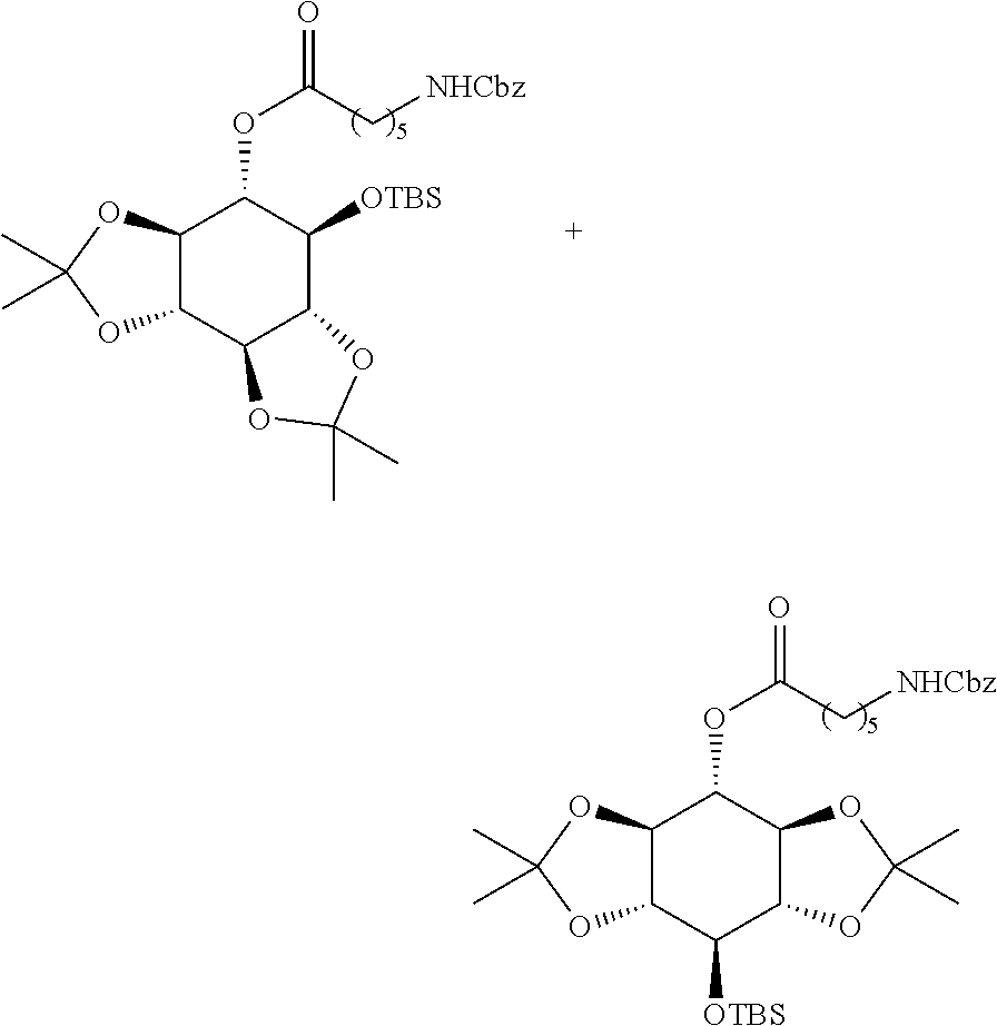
C12C(C([OTBS])C3C(C1OC(C[NHCbz])=O)OC(C)(C)O3)OC(C)(C)O2.C12C(C3C(C([OTBS])C1OC(C[NHCbz])=O)OC(C)(C)O3)OC(C)(C)O2
